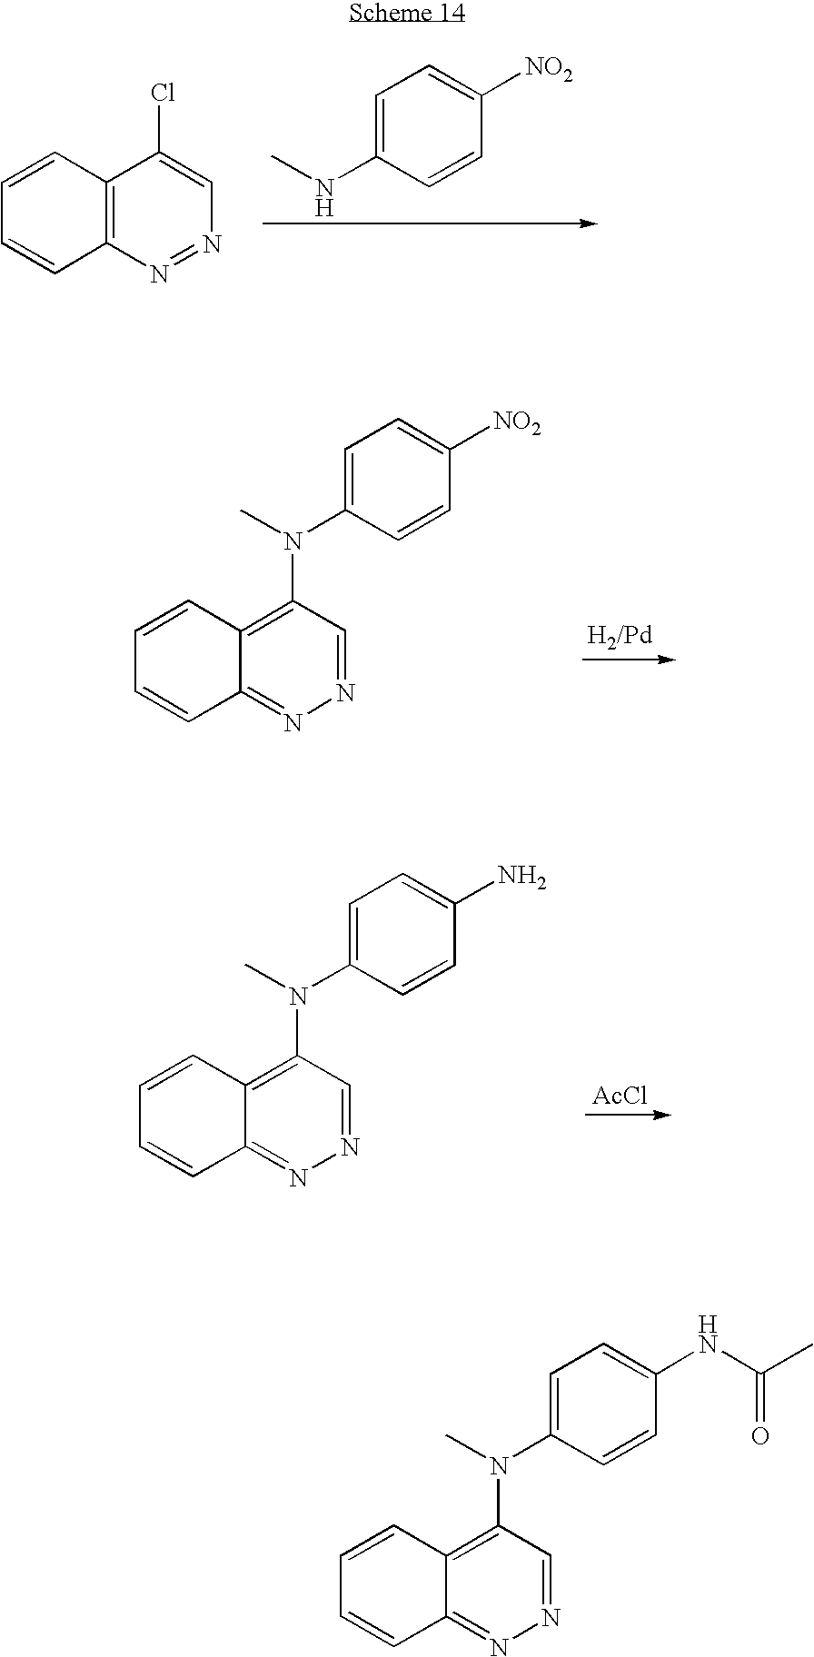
C1=CC2=C(C=C1)N=NC=C2Cl.C1=C(NC)C=CC([NO2])=C1.C1=CC2=C(N(C3=CC=C([NO2])C=C3)C)C=NN=C2C=C1.[AcCl].C1=CC2=C(N(C3=CC=C(N)C=C3)C)C=NN=C2C=C1.C1=CC2=C(N(C3=CC=C(NC(C)=O)C=C3)C)C=NN=C2C=C1
